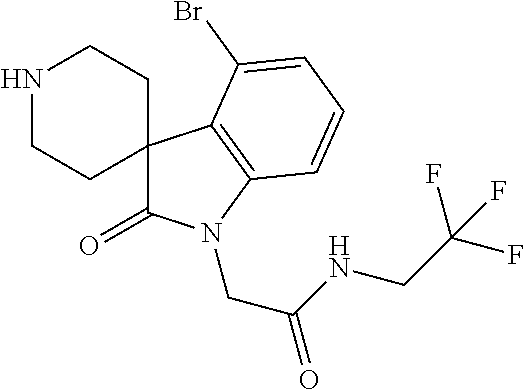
N1CCC2(CC1)C(=O)N(CC(=O)NCC(F)(F)F)C1=C2C(Br)=CC=C1
